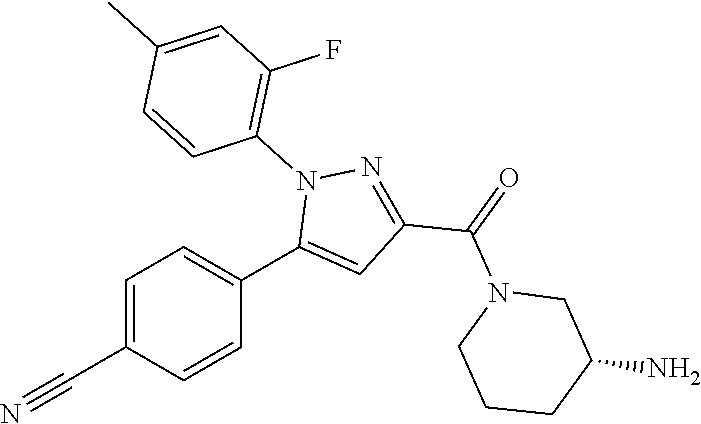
C1=C(C#N)C=CC(C2=CC(C(=O)N3CCCC(N)C3)=NN2C2=C(F)C=C(C)C=C2)=C1
